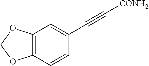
C12=C(C=CC(C#C[CONH2])=C1)OCO2
